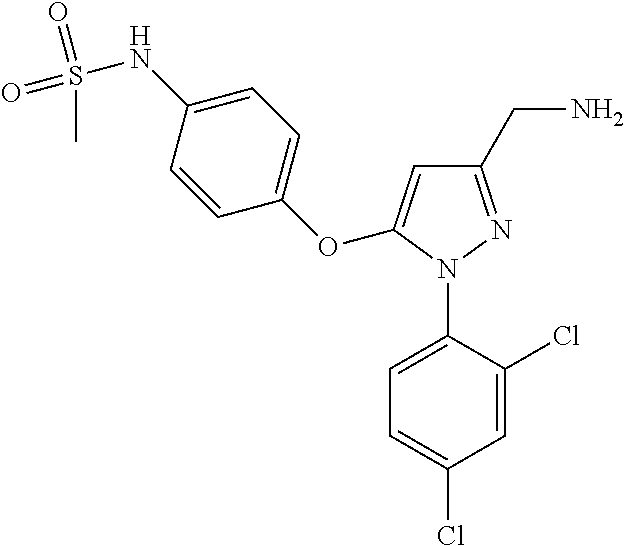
C1=C(N2N=C(CN)C=C2OC2=CC=C(NS(=O)(=O)C)C=C2)C(Cl)=CC(Cl)=C1
